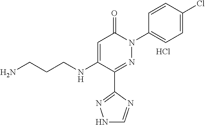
C1(C2=NN(C3=CC=C(Cl)C=C3)C(=O)C=C2NCCCN)=NNC=N1.Cl
